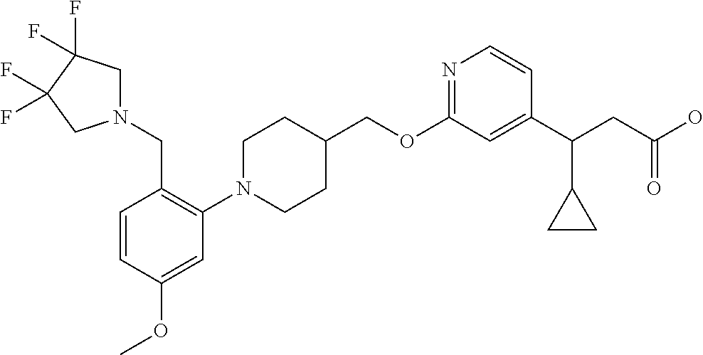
C1(OCC2CCN(C3=C(CN4CC(F)(F)C(F)(F)C4)C=CC(OC)=C3)CC2)=NC=CC(C(CC(O)=O)C2CC2)=C1
